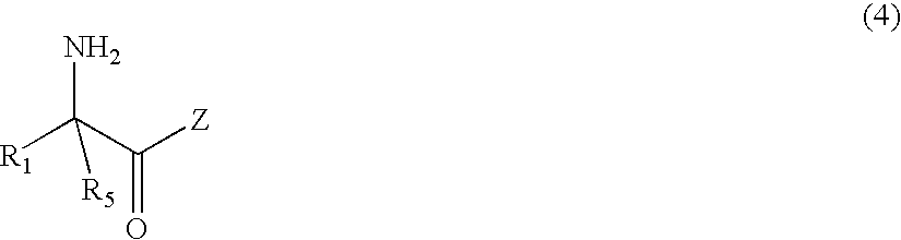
NC([R1])([R5])C([Z])=O
